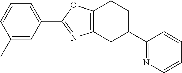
C1=CC=C(C2=NC3=C(O2)CCC(C2=NC=CC=C2)C3)C=C1C
